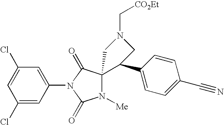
C1(Cl)=CC(Cl)=CC(N2C(=O)N([Me])C3(C2=O)C(C2=CC=C(C#N)C=C2)CN(C[CO2Et])C3)=C1
